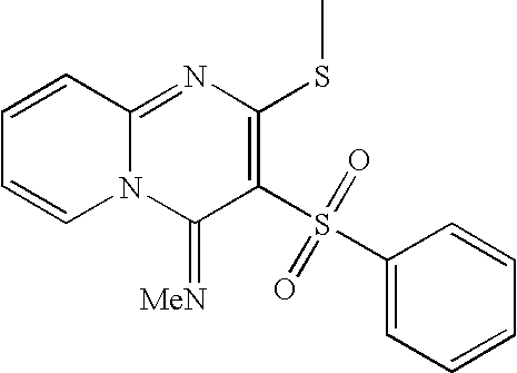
C1=CC(S(C2=C(SC)N=C3N(C2=[MeN])C=CC=C3)(=O)=O)=CC=C1
